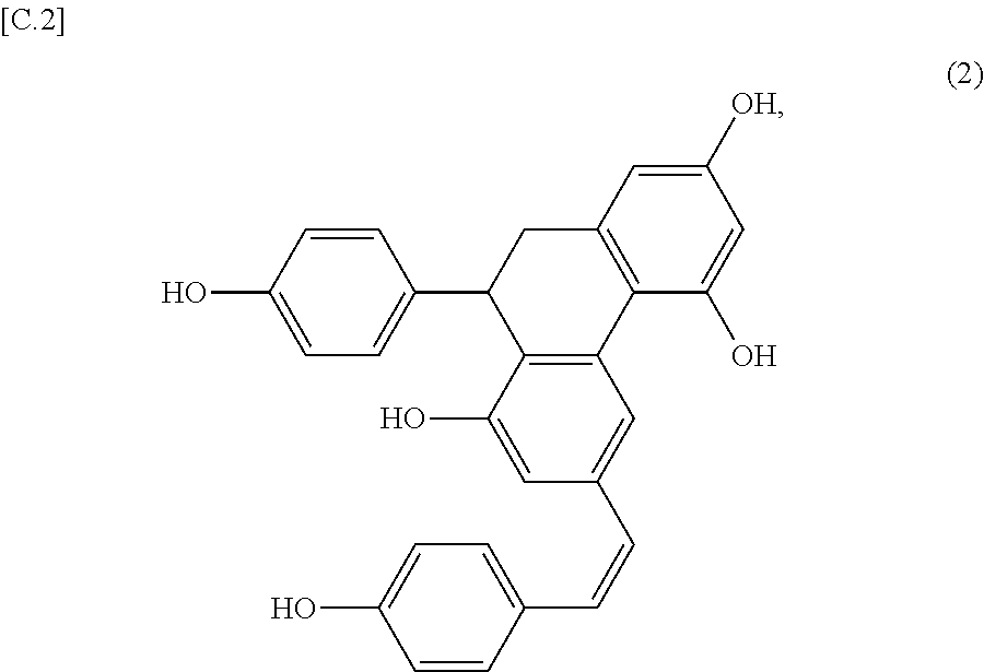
C1=CC(O)=CC=C1C1C2=C(C3=C(C1)C=C([OH])C=C3O)C=C(C=CC1=CC=C(O)C=C1)C=C2O
